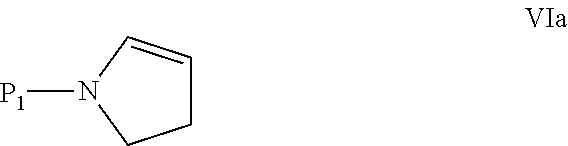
C1=CN([P1])CC1
